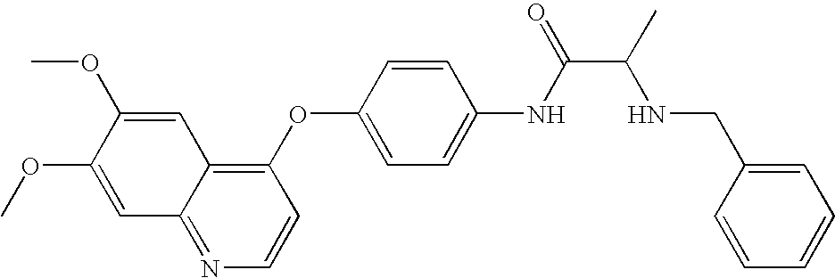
C1(OC2=CC=C(NC(=O)C(C)NCC3=CC=CC=C3)C=C2)=C2C(=NC=C1)C=C(OC)C(OC)=C2
